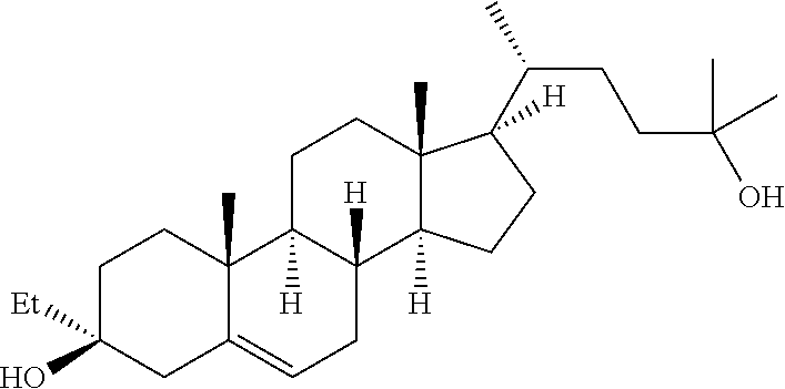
C1C(O)([Et])CC2=CCC3([H])C([H])(C2(C)C1)CCC1(C)C3([H])CCC1(C(C)CCC(O)(C)C)[H]
